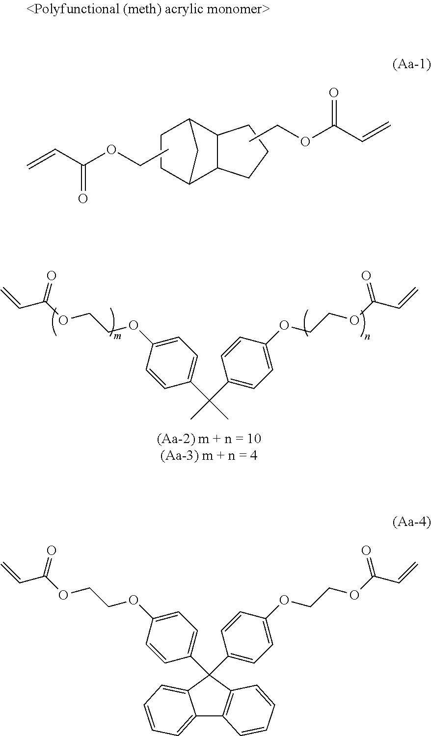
C1CC2C3C(C1C2)CCC3.CCOC(C=C)=O.CCOC(C=C)=O.C1(C2(C3=CC=C(OCCOC(C=C)=O)C=C3)C3=CC=CC=C3C3=C2C=CC=C3)=CC=C(OCCOC(C=C)=O)C=C1.C1(C(C)(C)C2=CC=C(OCCOC(C=C)=O)C=C2)=CC=C(OCCOC(C=C)=O)C=C1
